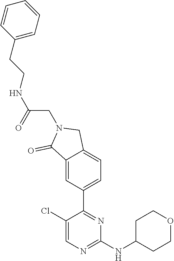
C1(Cl)=CN=C(NC2CCOCC2)N=C1C1=CC=C2C(=C1)C(=O)N(CC(NCCC1=CC=CC=C1)=O)C2
